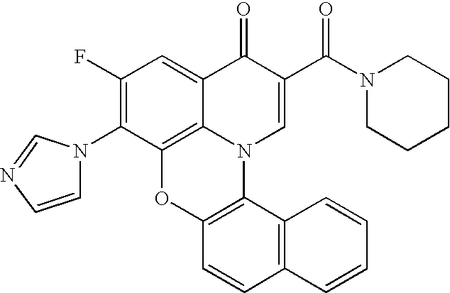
C1(F)=C(N2C=CN=C2)C2=C3C(=C1)C(=O)C(C(N1CCCCC1)=O)=CN3C1=C(O2)C=CC2=C1C=CC=C2
